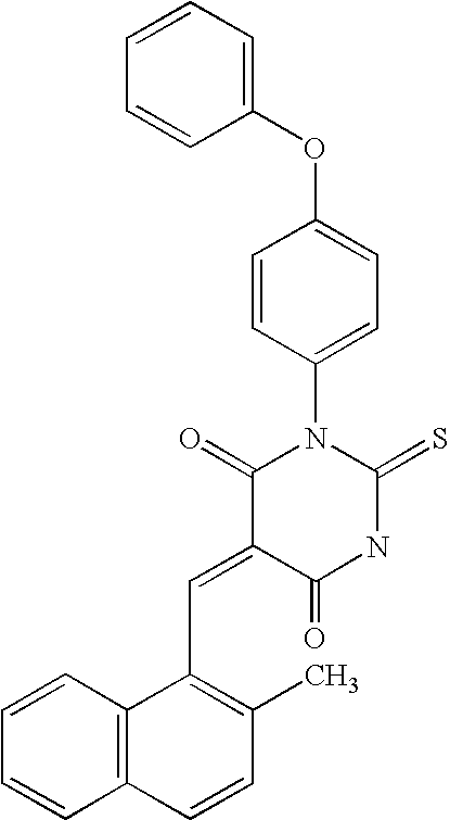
C1=CC=CC(OC2=CC=C(N3C(=O)C(=CC4=C(C)C=CC5=C4C=CC=C5)C(=O)NC3=S)C=C2)=C1
